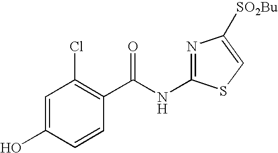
C1=C(O)C=CC(C(NC2=NC([SO2Bu])=CS2)=O)=C1Cl
